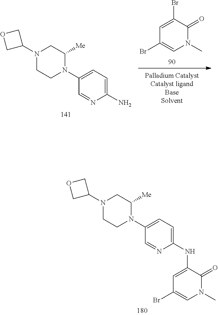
C1=C(Br)C(=O)N(C)C=C1Br.O1CC(N2CCN(C3=CC=C(N)N=C3)C([Me])C2)C1.O1CC(N2CCN(C3=CC=C(NC4=CC(Br)=CN(C)C4=O)N=C3)C([Me])C2)C1
